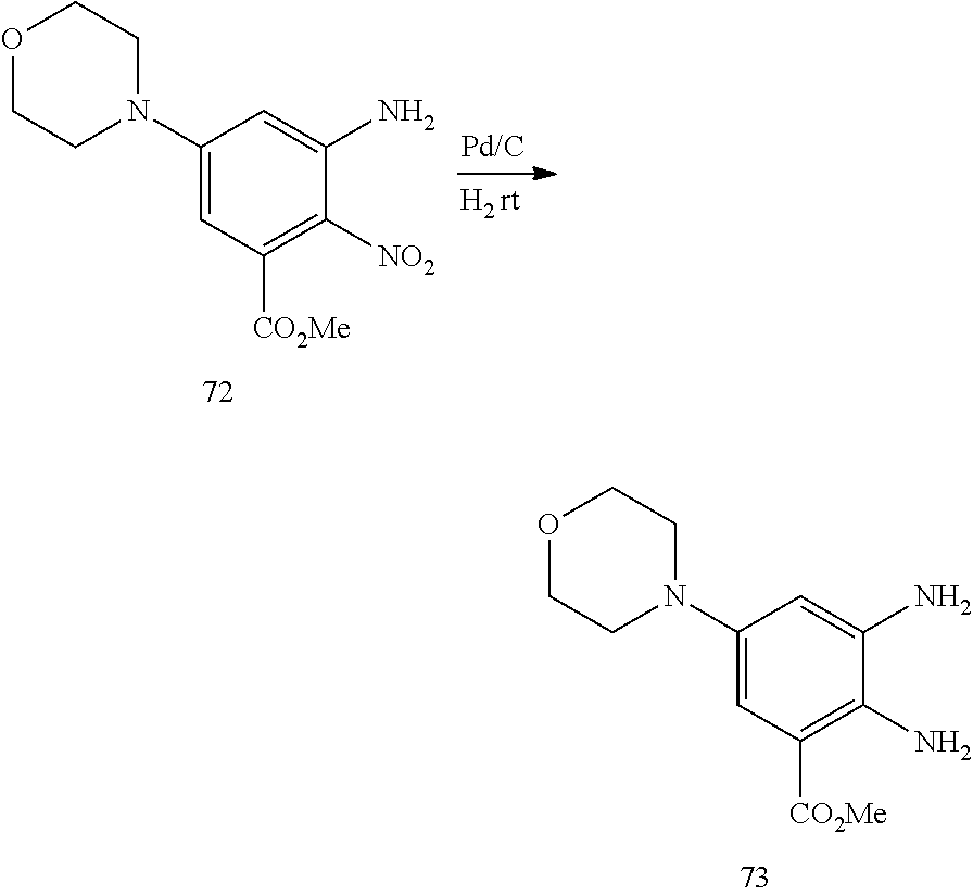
C1(N2CCOCC2)=CC([CO2Me])=C(N)C(N)=C1.C1(N2CCOCC2)=CC([CO2Me])=C([NO2])C(N)=C1
